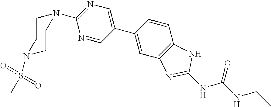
C1(N2CCN(S(=O)(C)=O)CC2)=NC=C(C2=CC3=C(C=C2)NC(NC(NCC)=O)=N3)C=N1
